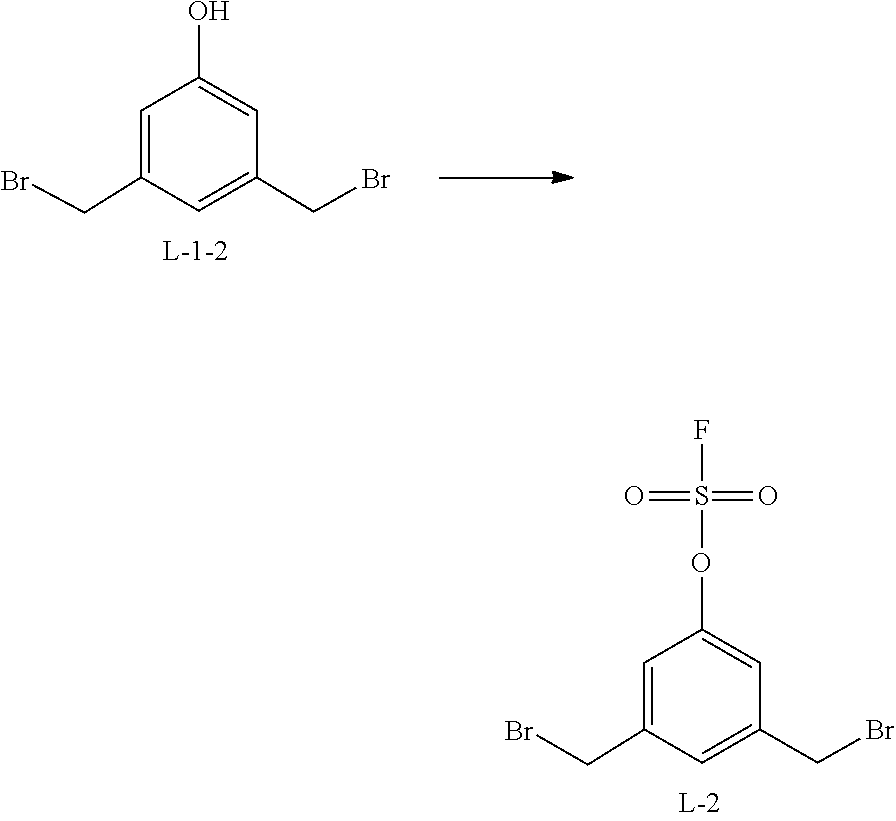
C1(OS(=O)(F)=O)=CC(CBr)=CC(CBr)=C1.C1(O)=CC(CBr)=CC(CBr)=C1
